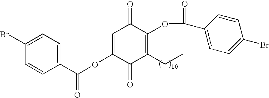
C(OC1=CC(=O)C(OC(=O)C2=CC=C(Br)C=C2)=C(CC)C1=O)(=O)C1=CC=C(Br)C=C1
